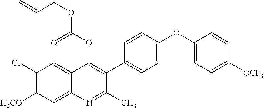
C1(Cl)=C([H3CO])C=C2C(=C1)C(OC(OCC=C)=O)=C(C1=CC=C(OC3=CC=C([OCF3])C=C3)C=C1)C(C)=N2
